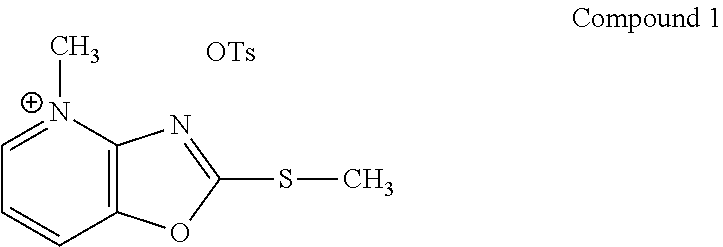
C1=[N+](C)C2=C(C=C1)OC(SC)=N2
